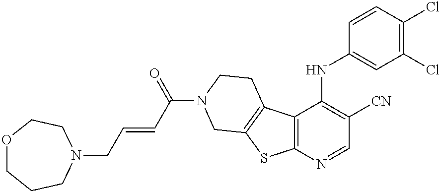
C12=C(C(NC3=CC(Cl)=C(Cl)C=C3)=C([CN])C=N1)C1=C(S2)CN(C(C=CCN2CCCOCC2)=O)CC1
